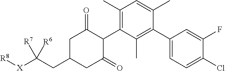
C1(C2=C(C)C(C3C(=O)CC(CC([X][R8])([R7])[R6])CC3=O)=C(C)C=C2C)=CC=C(Cl)C(F)=C1
